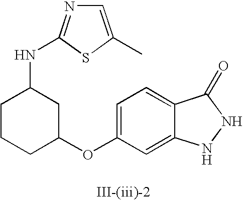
C1=C(OC2CC(NC3=NC=C(C)S3)CCC2)C=C2C(=C1)C(=O)NN2
